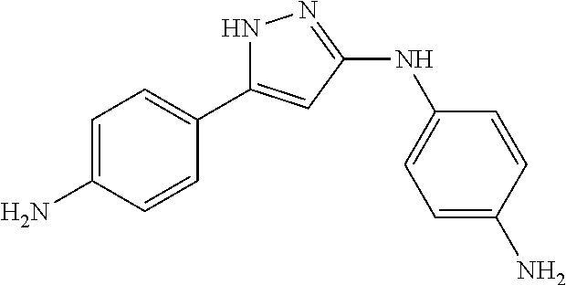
C1=C(N)C=CC(C2=CC(NC3=CC=C(N)C=C3)=NN2)=C1
